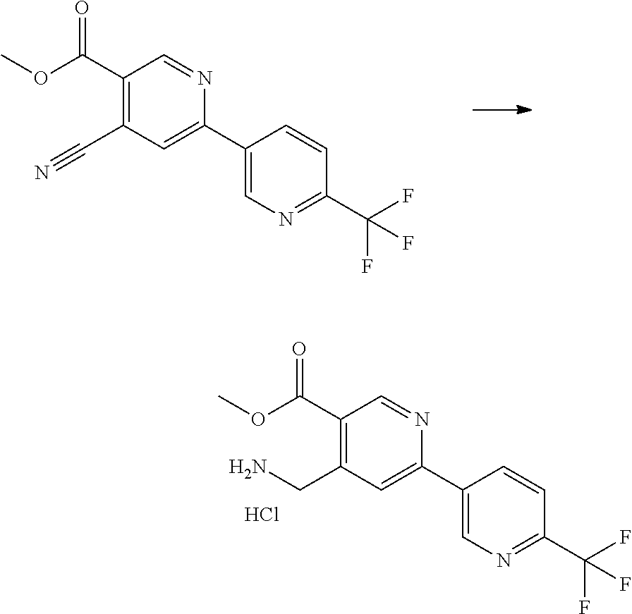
C1(C(=O)OC)=C(C#N)C=C(C2=CN=C(C(F)(F)F)C=C2)N=C1.C1(C(=O)OC)=C(CN)C=C(C2=CN=C(C(F)(F)F)C=C2)N=C1.Cl
